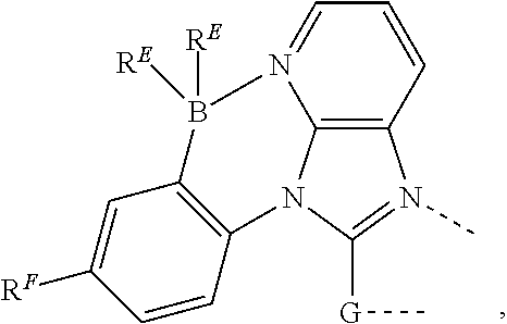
C12=C3C=CC=N1B([RE])([RE])C1=C(N2C([G]C)=N3C)C=CC([RF])=C1
